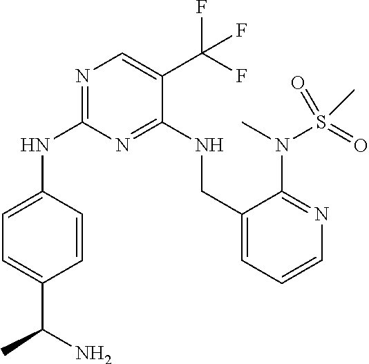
C1=C(NC2=NC=C(C(F)(F)F)C(NCC3=CC=CN=C3N(C)S(C)(=O)=O)=N2)C=CC(C(N)C)=C1
